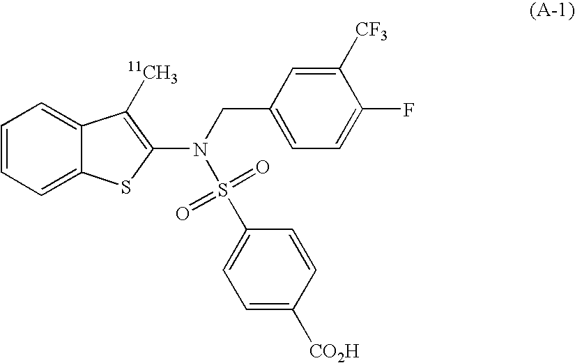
C1=CC=C2C(=C1)C([11CH3])=C(N(CC1=CC=C(F)C([CF3])=C1)S(=O)(=O)C1=CC=C([CO2H])C=C1)S2
